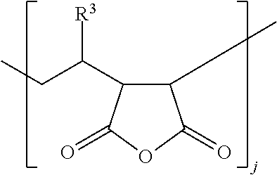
C1(C)C(C(CC)[R3])C(=O)OC1=O
